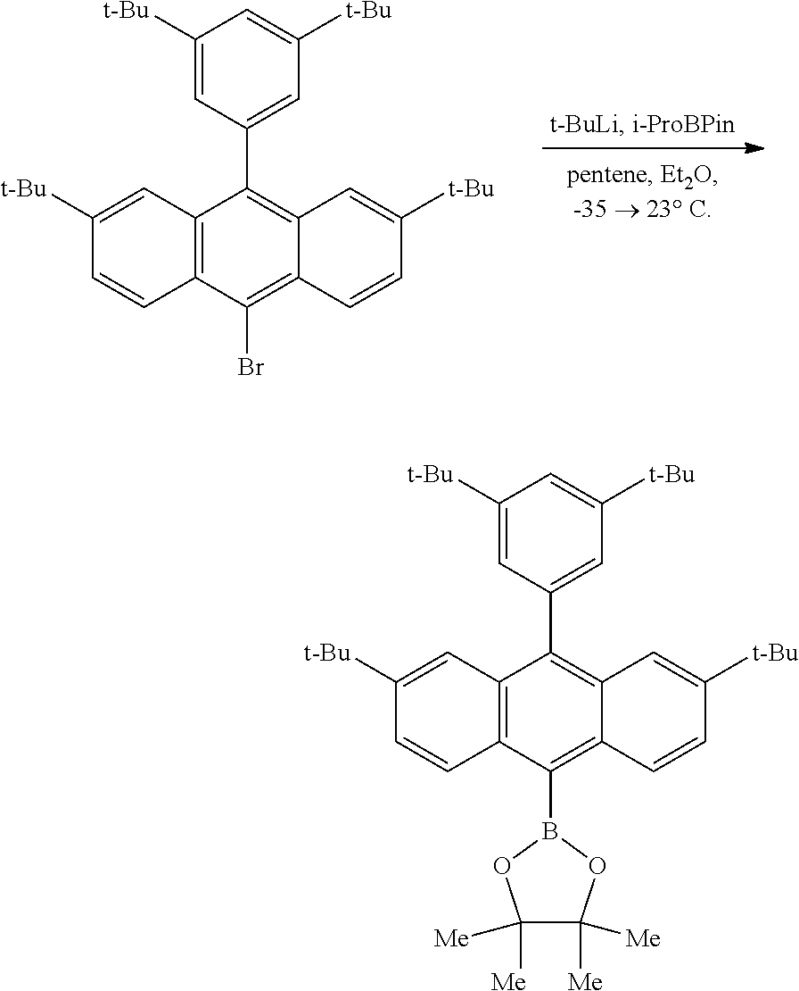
C12=C(C(Br)=C3C(=C1C1=CC([t-Bu])=CC([t-Bu])=C1)C=C([t-Bu])C=C3)C=CC([t-Bu])=C2.C12=C(C(B3OC([Me])([Me])C([Me])([Me])O3)=C3C(=C1C1=CC([t-Bu])=CC([t-Bu])=C1)C=C([t-Bu])C=C3)C=CC([t-Bu])=C2
